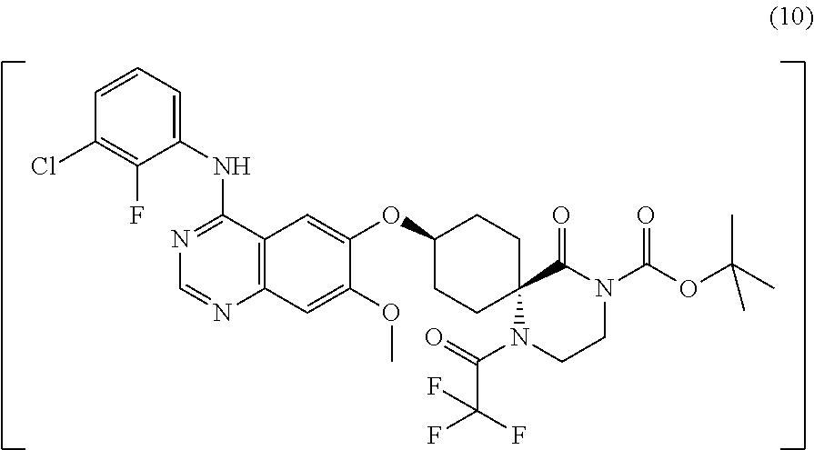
C12=C(C(NC3=CC=CC(Cl)=C3F)=NC=N1)C=C(OC1CCC3(CC1)N(C(=O)C(F)(F)F)CCN(C(=O)OC(C)(C)C)C3=O)C(OC)=C2
